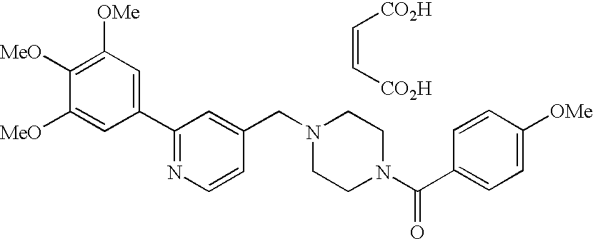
C(=C[CO2H])[CO2H].C1(C2=NC=CC(CN3CCN(C(C4=CC=C([OMe])C=C4)=O)CC3)=C2)=CC([OMe])=C([MeO])C([MeO])=C1
